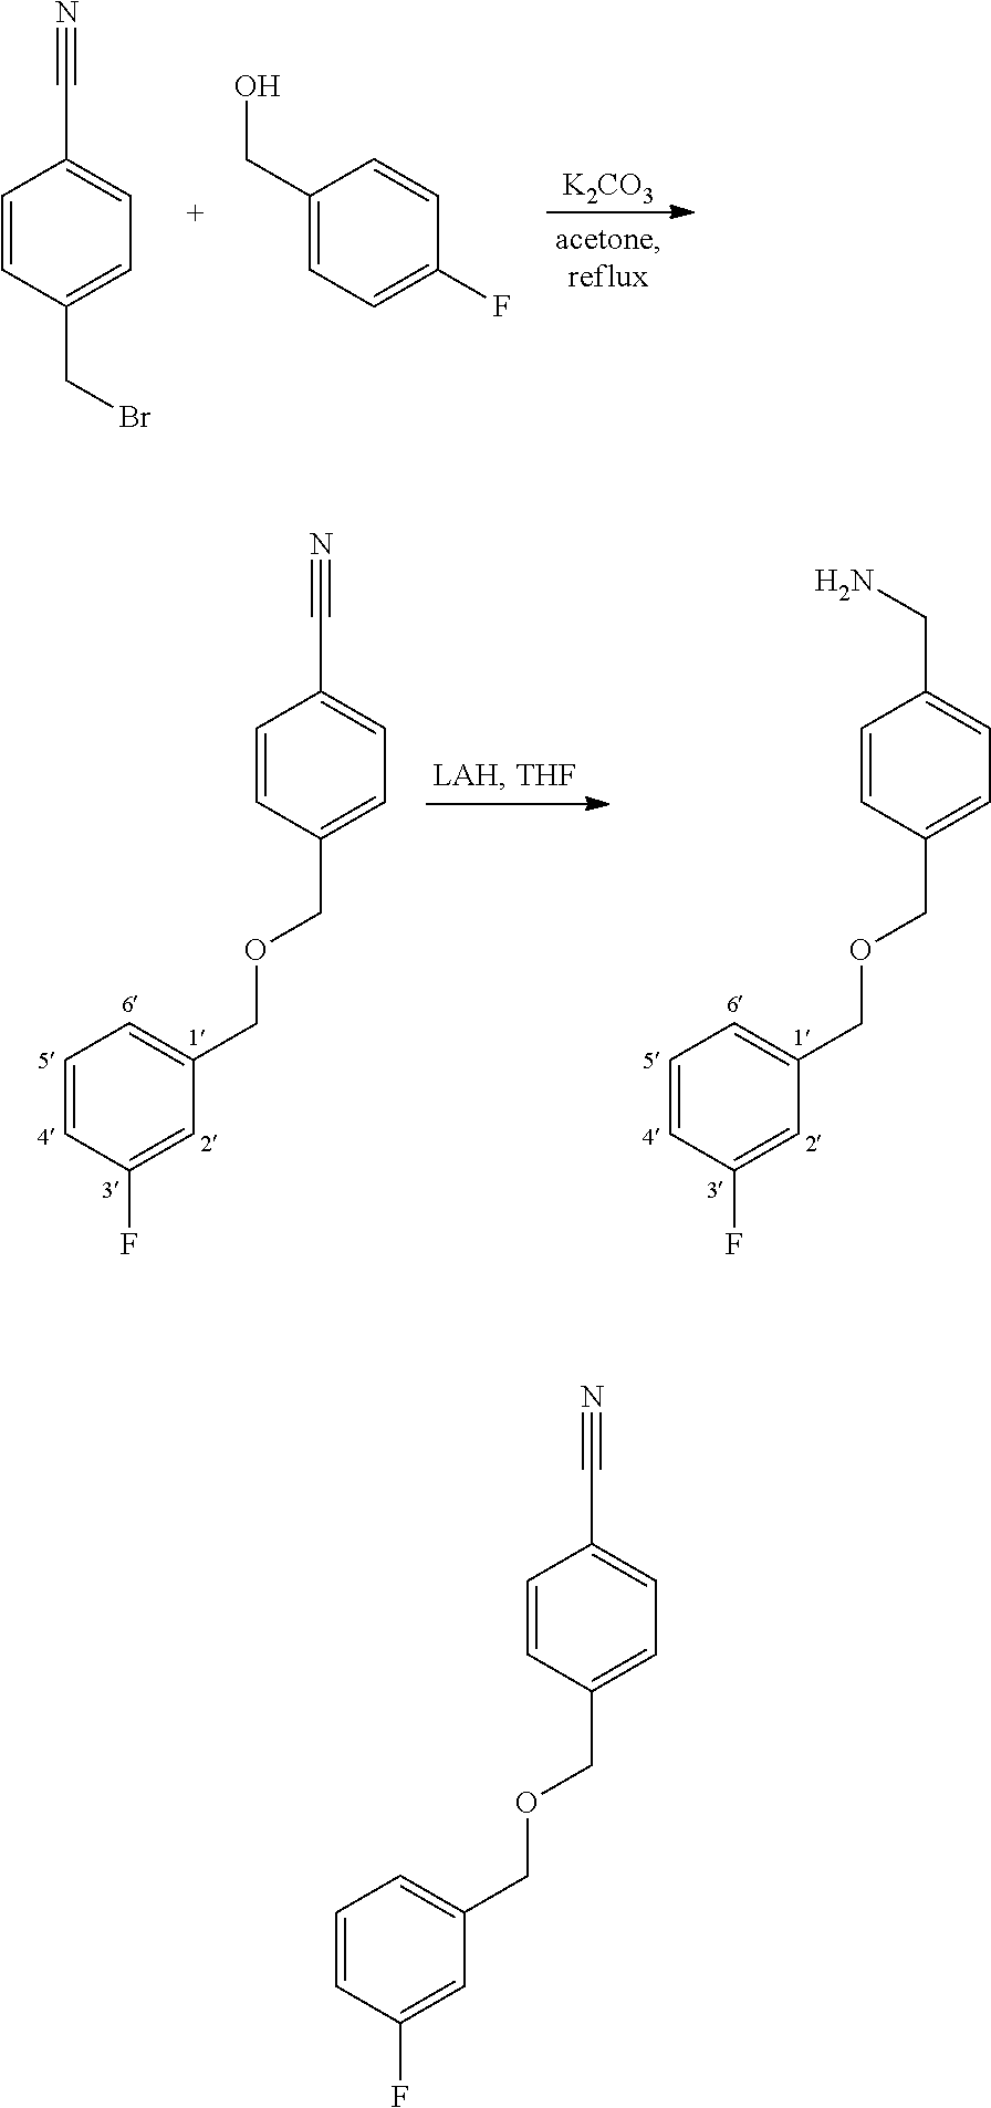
C1=CC(COCC2=CC=CC(F)=C2)=CC=C1C#N.C1=CC(CBr)=CC=C1C#N.C1(CO)=CC=C(F)C=C1.[K2CO3].C1=CC(COCC2=CC=CC(F)=C2)=CC=C1C#N.C1=CC(COCC2=CC=CC(F)=C2)=CC=C1CN
